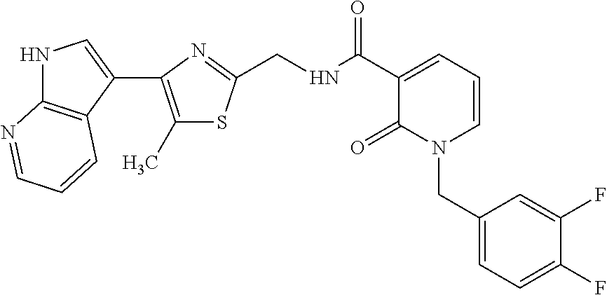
N1C2=C(C(C3=C(C)SC(CNC(C4=CC=CN(CC5=CC=C(F)C(F)=C5)C4=O)=O)=N3)=C1)C=CC=N2
